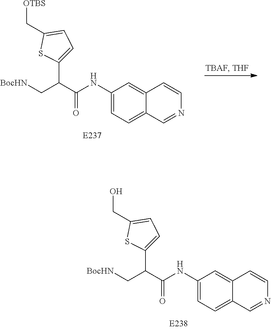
C1(NC(C(C[BocHN])C2=CC=C(CO)S2)=O)=CC=C2C(=C1)C=CN=C2.C1(NC(C(C[BocHN])C2=CC=C(C[OTBS])S2)=O)=CC=C2C(=C1)C=CN=C2
